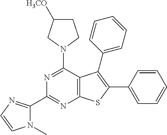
N1(C)C(C2=NC3=C(C(N4CCC([H3CO])C4)=N2)C(C2=CC=CC=C2)=C(C2=CC=CC=C2)S3)=NC=C1
